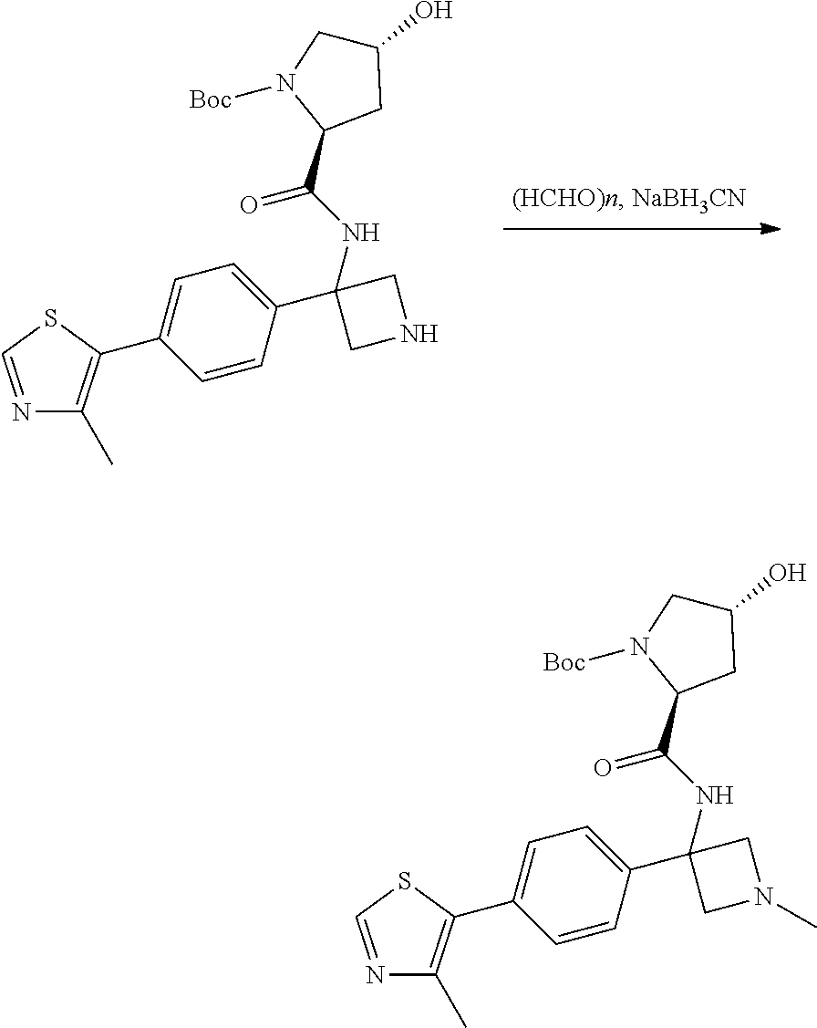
N1=CSC(C2=CC=C(C3(NC(C4CC(O)CN4[Boc])=O)CNC3)C=C2)=C1C.N1=CSC(C2=CC=C(C3(NC(C4CC(O)CN4[Boc])=O)CN(C)C3)C=C2)=C1C
